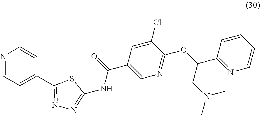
N1=CC=C(C2=NN=C(NC(C3=CN=C(OC(C4=NC=CC=C4)CN(C)C)C(Cl)=C3)=O)S2)C=C1
